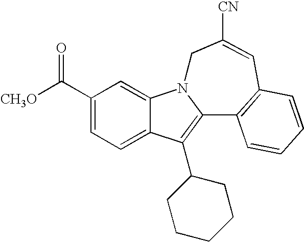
C12=CC=C(C([CH3O])=O)C=C1N1C(=C2C2CCCCC2)C2=C(C=C([CN])C1)C=CC=C2
